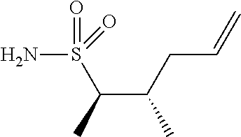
S(C(C(CC=C)C)C)(N)(=O)=O
